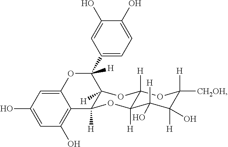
C12=CC(O)=CC(O)=C1C1([H])C([H])(C(C3=CC=C(O)C(O)=C3)([H])O2)OC2([H])C([H])(O1)C(O)([H])C([H])(O)C([H])([CH2OH])O2
